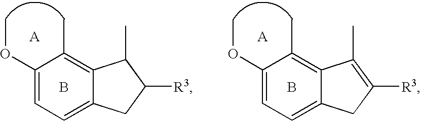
C1(OC)=CC=C2C(=C1C)C(C)C([R3])C2.B.[A].C1(OC)=CC=C2C(=C1C)C(C)=C([R3])C2.B.[A]
